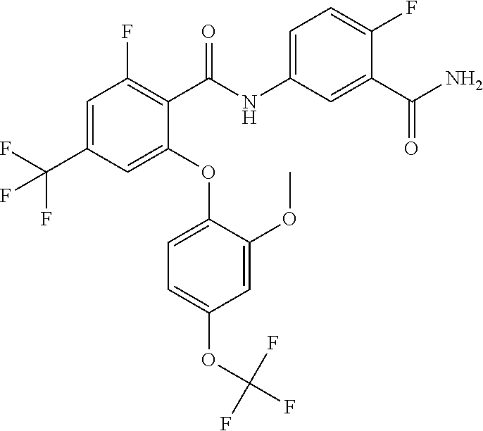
C1=C(C(F)(F)F)C=C(OC2=CC=C(OC(F)(F)F)C=C2OC)C(C(NC2=CC=C(F)C(C(N)=O)=C2)=O)=C1F
